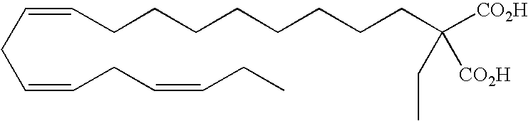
C(CC=CCC=CCC)=CCCCCCCCCC([CO2H])(CC)[CO2H]
